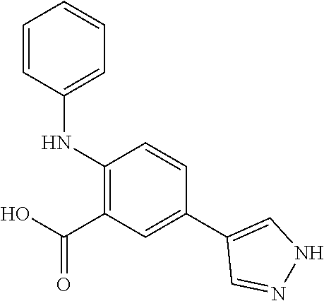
C1=CC(NC2=C(C(O)=O)C=C(C3=CNN=C3)C=C2)=CC=C1
